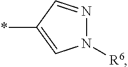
*C1=CN([R6])N=C1
